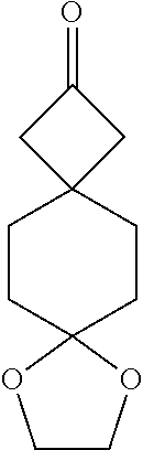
C1COC2(O1)CCC1(CC2)CC(=O)C1
